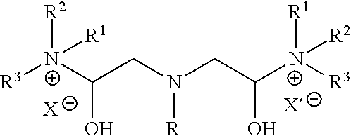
[X].[R3][N+](C(CN(CC(O)[N+]([R3])([R1])[R2])[R])O)([R2])[R1].[X]
